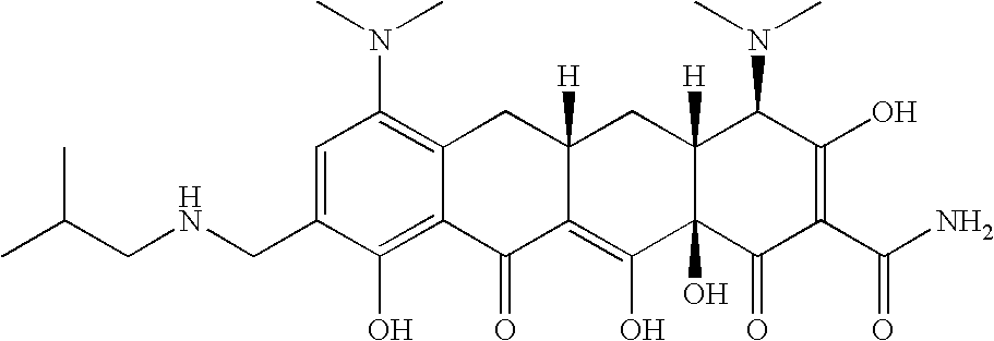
C1=C(CNCC(C)C)C(O)=C2C(=C1N(C)C)CC1([H])C(=C(O)C3(O)C([H])(C1)C(N(C)C)C(O)=C(C(N)=O)C3=O)C2=O
